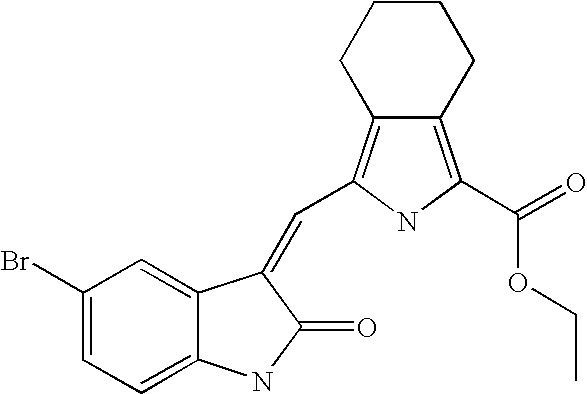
C1(Br)=CC=C2C(=C1)C(=CC1=C3CCCCC3=C(C(=O)OCC)N1)C(=O)N2
